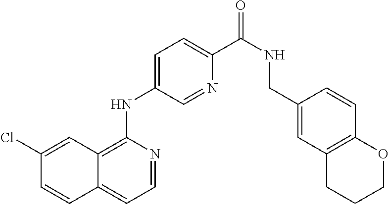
C1=NC(NC2=CC=C(C(NCC3=CC4=C(C=C3)OCCC4)=O)N=C2)=C2C(=C1)C=CC(Cl)=C2
